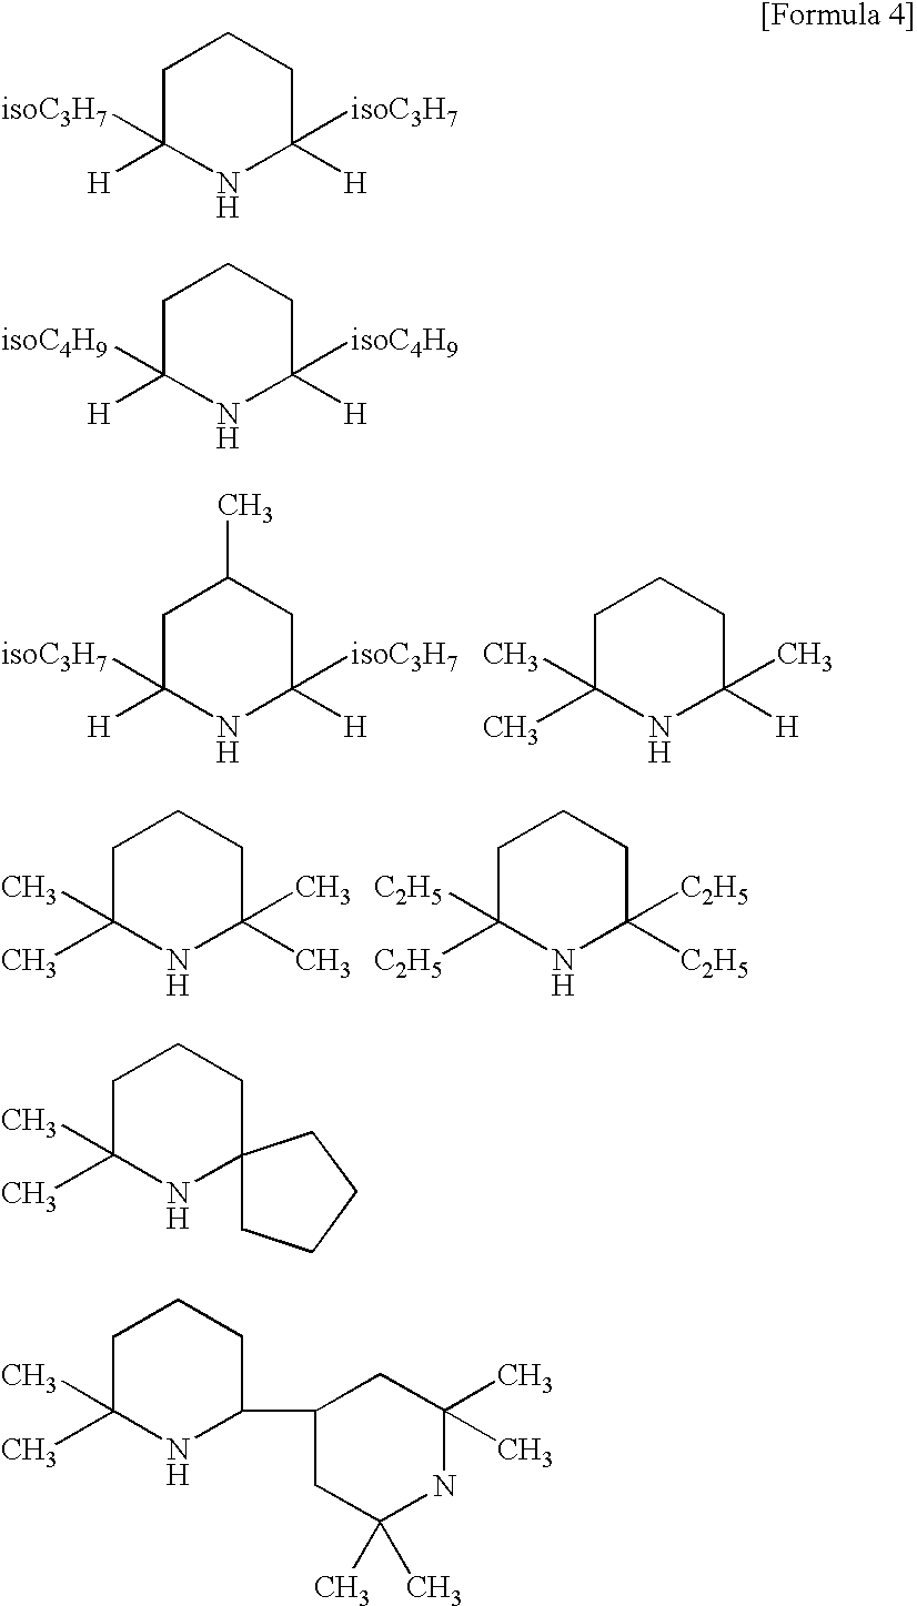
C1C(C)(C)NC([H])(C)CC1.C1C([H])([isoC3H7])NC([H])([isoC3H7])CC1C.C1C(C)(C)NC(C)(C)CC1.C1C([C2H5])([C2H5])NC([C2H5])([C2H5])CC1.C1C([H])([isoC3H7])NC([H])([isoC3H7])CC1.C1C([H])([isoC4H9])NC([H])([isoC4H9])CC1.C1C(C)(C)NC2(CC1)CCCC2.C1C(C)(C)NC(C2CC(C)(C)NC(C)(C)C2)CC1
